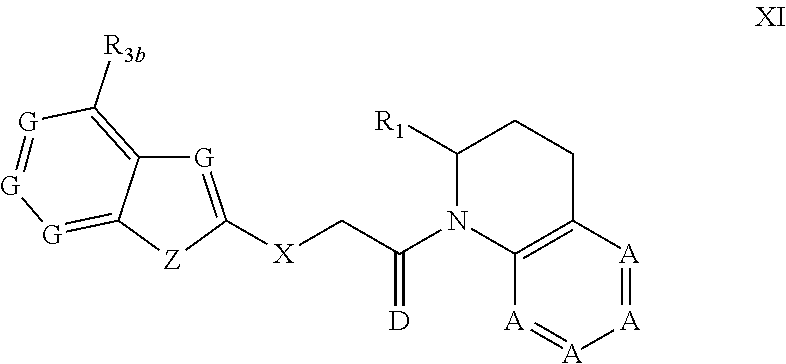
C12=C([R3b])[G]=[G][G]=C1[Z]C([X]CC(N1C3=C(CCC1[R1])[A]=[A][A]=[A]3)=[D])=[G]2
